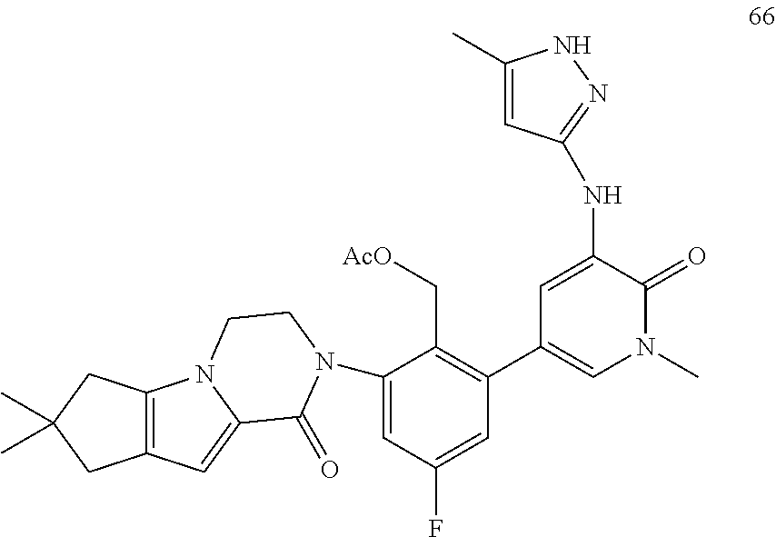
C1(F)=CC(C2=CN(C)C(=O)C(NC3=NNC(C)=C3)=C2)=C(C[AcO])C(N2C(=O)C3=CC4=C(CC(C)(C)C4)N3CC2)=C1
